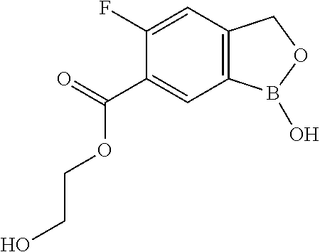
C1(F)=CC2=C(C=C1C(=O)OCCO)B(O)OC2
